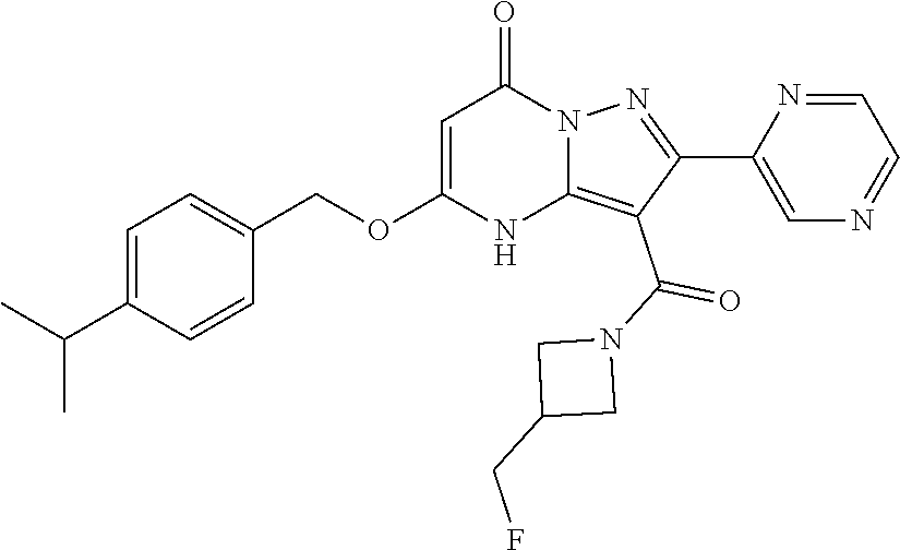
C1(C(N2CC(CF)C2)=O)=C2NC(OCC3=CC=C(C(C)C)C=C3)=CC(=O)N2N=C1C1=CN=CC=N1
